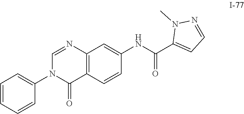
C12=C(N=CN(C3=CC=CC=C3)C1=O)C=C(NC(C1=CC=NN1C)=O)C=C2
